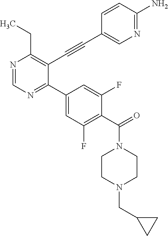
N1=CN=C(C2=CC(F)=C(C(=O)N3CCN(CC4CC4)CC3)C(F)=C2)C(C#CC2=CN=C(N)C=C2)=C1CC
